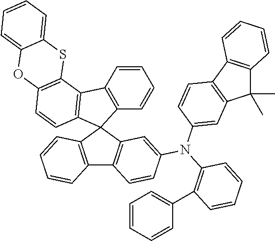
C12=C(C=CC=C1)C1(C3=C2C=CC(N(C2=C(C4=CC=CC=C4)C=CC=C2)C2=CC4=C(C5=C(C4(C)C)C=CC=C5)C=C2)=C3)C2=C(C=CC=C2)C2=C1C=CC1=C2SC2=CC=CC=C2O1
